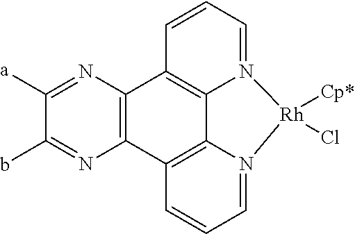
C1([a])=NC2=C(N=C1b)C1=C3C4=C2C=CC=N4[Rh]([Cp*])(Cl)N3=CC=C1
